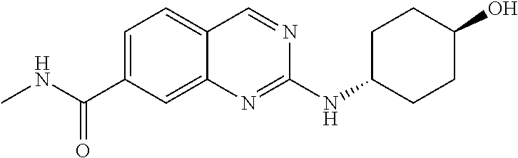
N(C(C1=CC=C2C(=C1)N=C(NC1CCC(O)CC1)N=C2)=O)C
